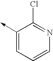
C1(->C)=CC=CN=C1Cl
